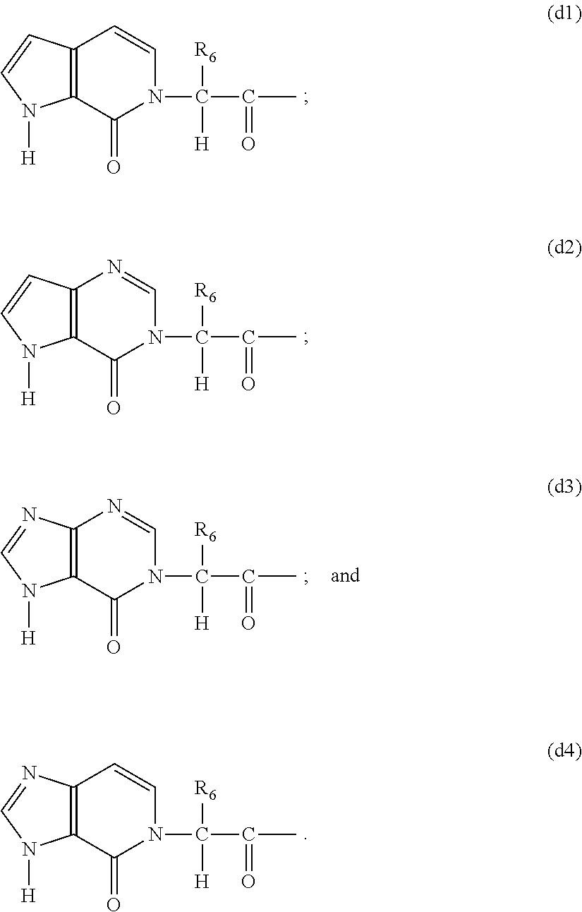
C12=C(C(=O)N(C([R6])([H])C(=O)C)C=C1)N([H])C=C2.C12=C(C(=O)N(C([R6])([H])C(=O)C)C=N1)N([H])C=C2.C12=C(C(=O)N(C([R6])([H])C(=O)C)C=C1)N([H])C=N2.C12=C(C(=O)N(C([R6])([H])C(=O)C)C=N1)N([H])C=N2
